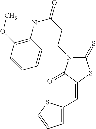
C1(=S)N(CCC(=O)NC2=C(OC)C=CC=C2)C(=O)C(=CC2=CC=CS2)S1
